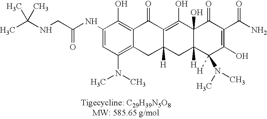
C1(NC(CNC(C)(C)C)=O)=CC(N(C)C)=C2C(=C1O)C(=O)C1=C(O)C3(O)C([H])(CC1([H])C2)C([H])(N(C)C)C(O)=C(C(N)=O)C3=O
